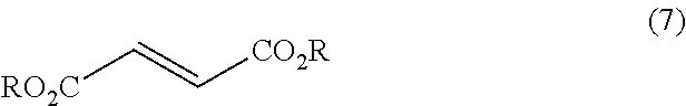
C(=C[CO2R])[RO2C]
